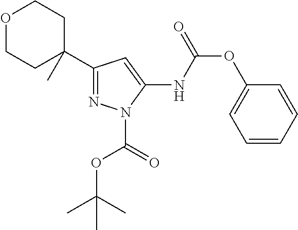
C1=CC=CC(OC(=O)NC2=CC(C3(C)CCOCC3)=NN2C(=O)OC(C)(C)C)=C1
